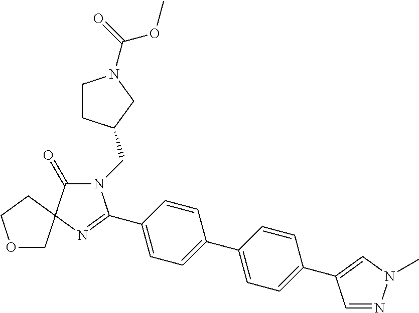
N1(CC2CCN(C(=O)OC)C2)C(=O)C2(N=C1C1=CC=C(C3=CC=C(C4=CN(C)N=C4)C=C3)C=C1)CCOC2
